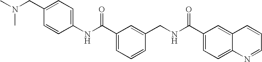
C1(NC(C2=CC=CC(CNC(C3=CC=C4C(=C3)C=CC=N4)=O)=C2)=O)=CC=C(CN(C)C)C=C1
